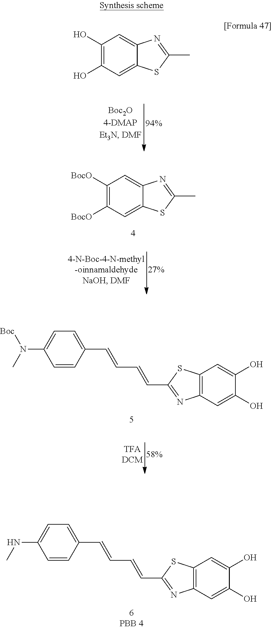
C1=CC(C=CC=CC2=NC3=C(S2)C=C(O)C(O)=C3)=CC=C1NC.C1(O)=C(O)C=C2C(=C1)N=C(C)S2.C1([BocO])=C([BocO])C=C2C(=C1)N=C(C)S2.C1=CC(C=CC=CC2=NC3=C(S2)C=C(O)C(O)=C3)=CC=C1N(C)[Boc]
